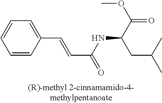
C(C(NC(C(=O)OC)CC(C)C)=O)=CC1=CC=CC=C1
